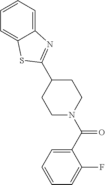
C1(C2=NC3=CC=CC=C3S2)CCN(C(C2=CC=CC=C2F)=O)CC1
